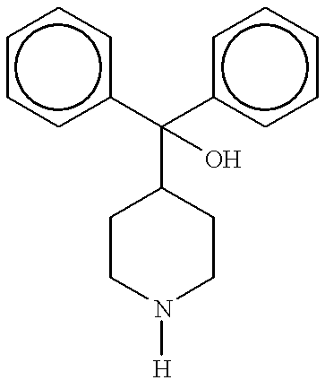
c1ccc(C(c2ccccc2)(O)C2CCN([H])CC2)cc1
